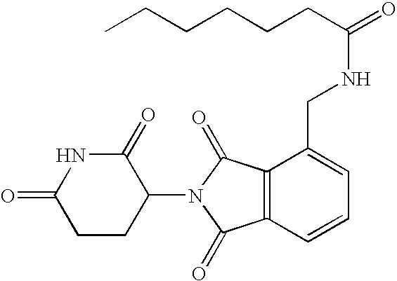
C1(=O)CCC(N2C(=O)C3=C(C=CC=C3CNC(=O)CCCCCC)C2=O)C(=O)N1
